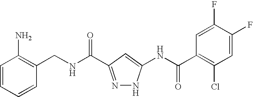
C(NC(=O)C1=NNC(NC(C2=C(Cl)C=C(F)C(F)=C2)=O)=C1)C1=C(N)C=CC=C1
